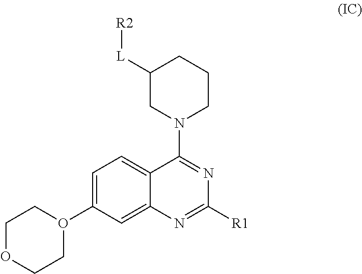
C1([L][R2])CN(C2=NC([R1])=NC3=CC(O4CCOCC4)=CC=C23)CCC1
